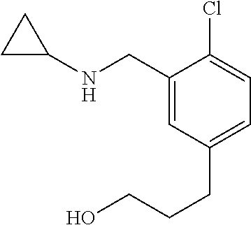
C1(CNC2CC2)=CC(CCCO)=CC=C1Cl
